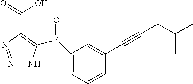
N1=NC(C(=O)O)=C(S(=O)C2=CC=CC(C#CCC(C)C)=C2)N1
